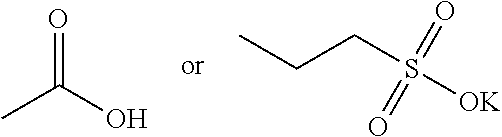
O=C(O)C.CCCS([OK])(=O)=O
